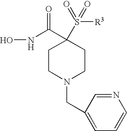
ONC(C1(S([R3])(=O)=O)CCN(CC2=CC=CN=C2)CC1)=O
